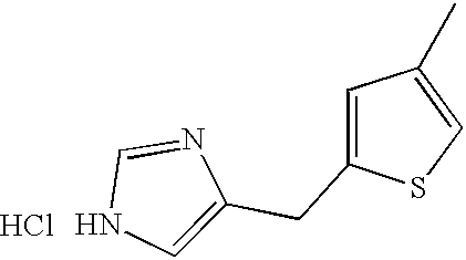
N1=CNC=C1CC1=CC(C)=CS1.Cl
